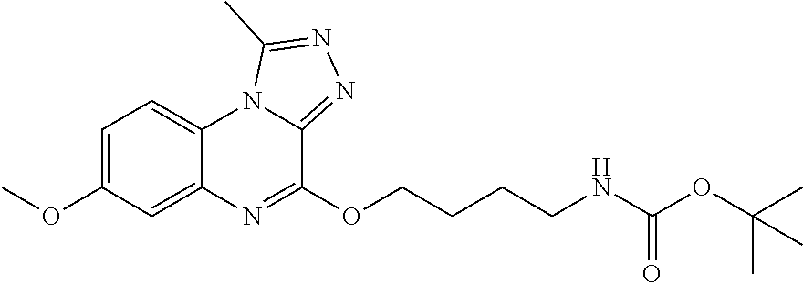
C1(OC)=CC=C2C(=C1)N=C(OCCCCNC(OC(C)(C)C)=O)C1=NN=C(C)N21
